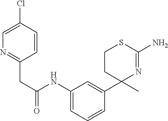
C1(C)(C2=CC(NC(CC3=NC=C(Cl)C=C3)=O)=CC=C2)N=C(N)SCC1
